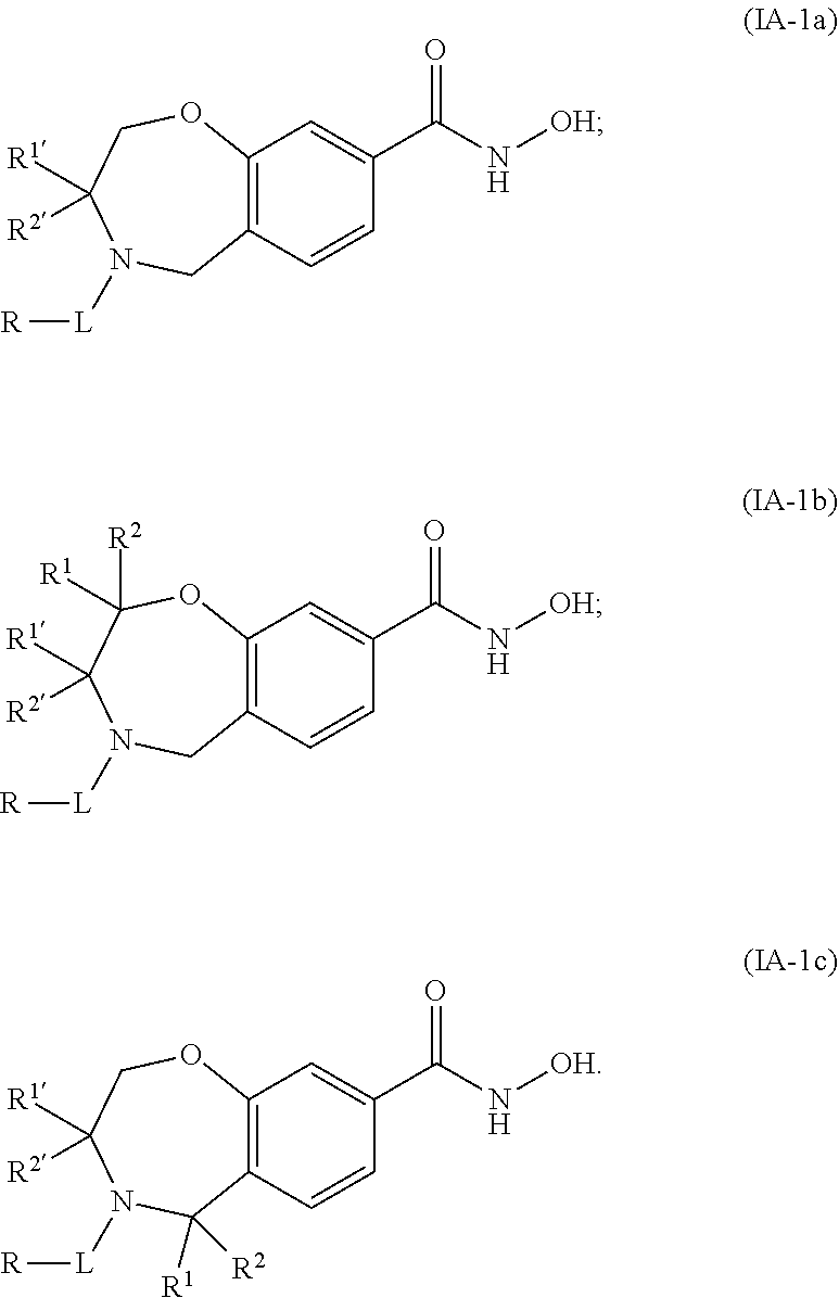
C12=C(C=CC(C(N[OH])=O)=C1)CN([L][R])C([R1])([R2])CO2.C12=C(C=CC(C(N[OH])=O)=C1)CN([L][R])C([R1])([R2])C([R2])([R1])O2.C12=C(C=CC(C(N[OH])=O)=C1)C([R1])([R2])N([L][R])C([R1])([R2])CO2
